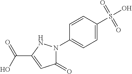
C1=CC(S(O)(=O)=O)=CC=C1N1C(=O)C=C(C(O)=O)N1
